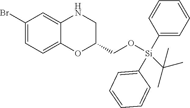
C1(Br)=CC=C2C(=C1)NCC(CO[Si](C1=CC=CC=C1)(C(C)(C)C)C1=CC=CC=C1)O2
